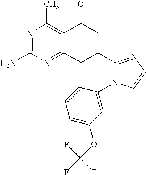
C12=C(C)N=C(N)N=C1CC(C1=NC=CN1C1=CC(OC(F)(F)F)=CC=C1)CC2=O
